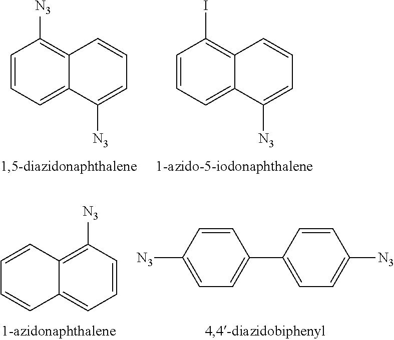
C1=C([N3])C2=CC=CC(I)=C2C=C1.C1=CC=C2C(=C1[N3])C=CC=C2[N3].C1=CC=C2C(=C1[N3])C=CC=C2.C1([N3])=CC=C(C2=CC=C([N3])C=C2)C=C1
